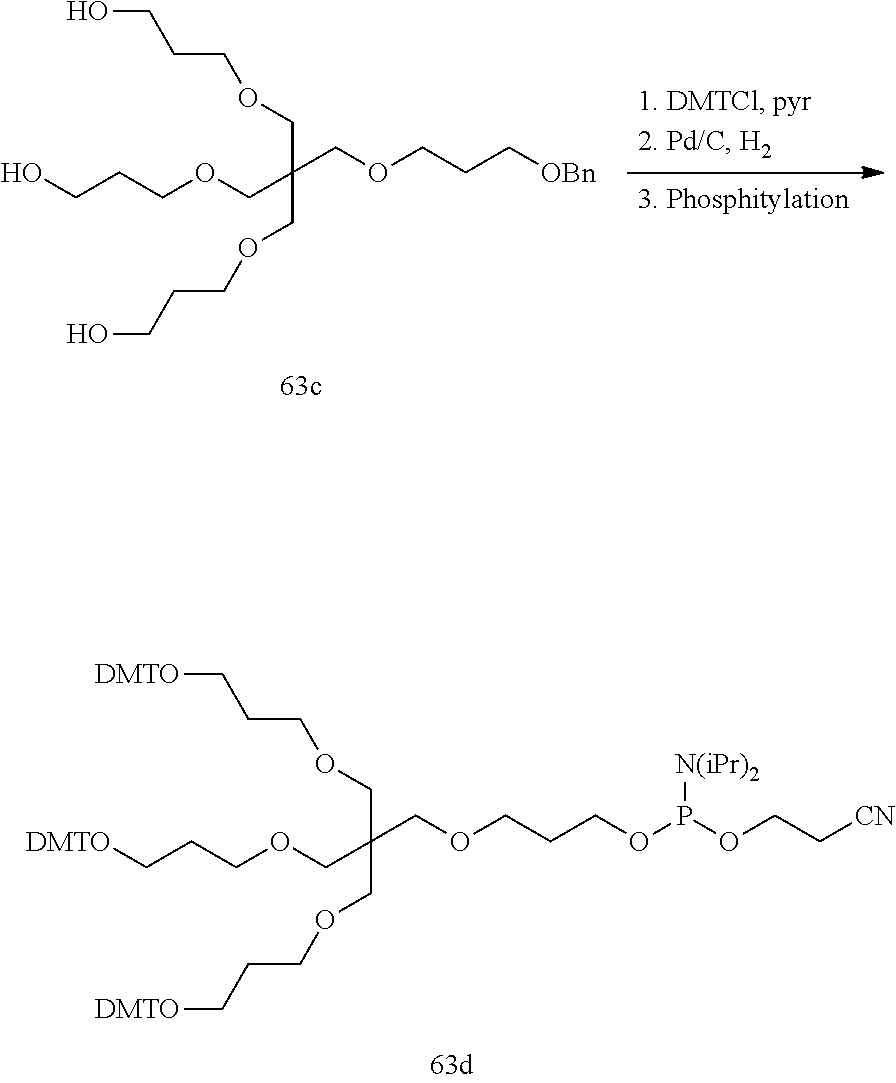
O(CC(COCCC[OBn])(COCCCO)COCCCO)CCCO.O(CC(COCCCOP(OCC[CN])[N(iPr)2])(COCCC[DMTO])COCCC[DMTO])CCC[DMTO]
